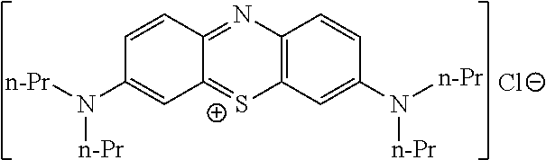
C1=CC2=NC3=C([S+]=C2C=C1N([n-Pr])[n-Pr])C=C(N([n-Pr])[n-Pr])C=C3.[Cl-]
